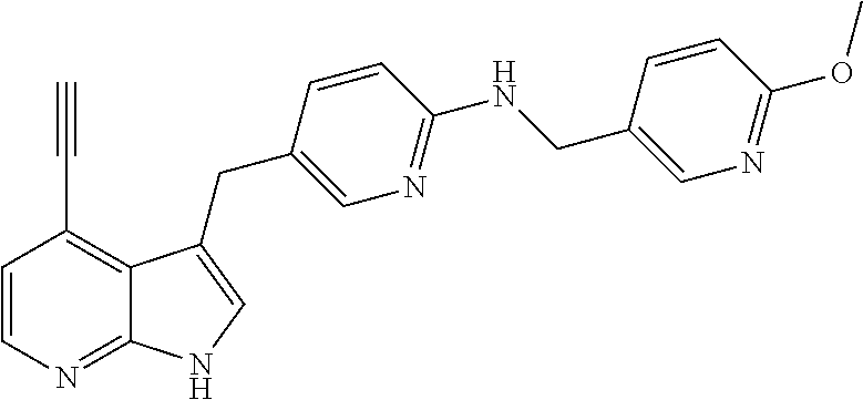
C1=CN=C2C(=C1C#C)C(CC1=CN=C(NCC3=CN=C(OC)C=C3)C=C1)=CN2
